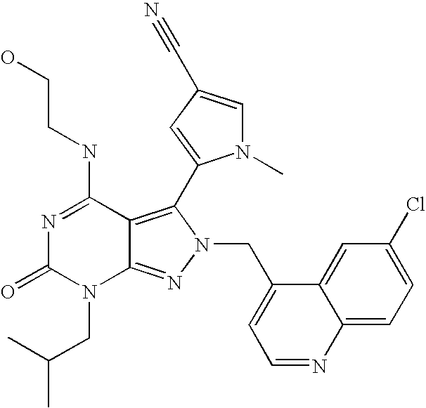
N1=C(NCCO)C2=C(C3=CC(C#N)=CN3C)N(CC3=CC=NC4=CC=C(Cl)C=C34)N=C2N(CC(C)C)C1=O
